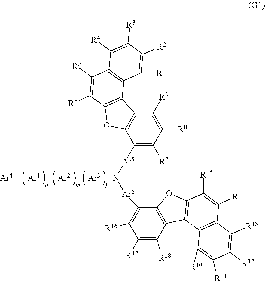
C12=C(C([Ar5]N([Ar3][Ar2][Ar1][Ar4])[Ar6]C3=C([R16])C([R17])=C([R18])C4=C3OC3=C4C4=C(C([R14])=C3[R15])C([R13])=C([R12])C([R11])=C4[R10])=C([R7])C([R8])=C1[R9])OC1=C2C2=C(C([R5])=C1[R6])C([R4])=C([R3])C([R2])=C2[R1]
